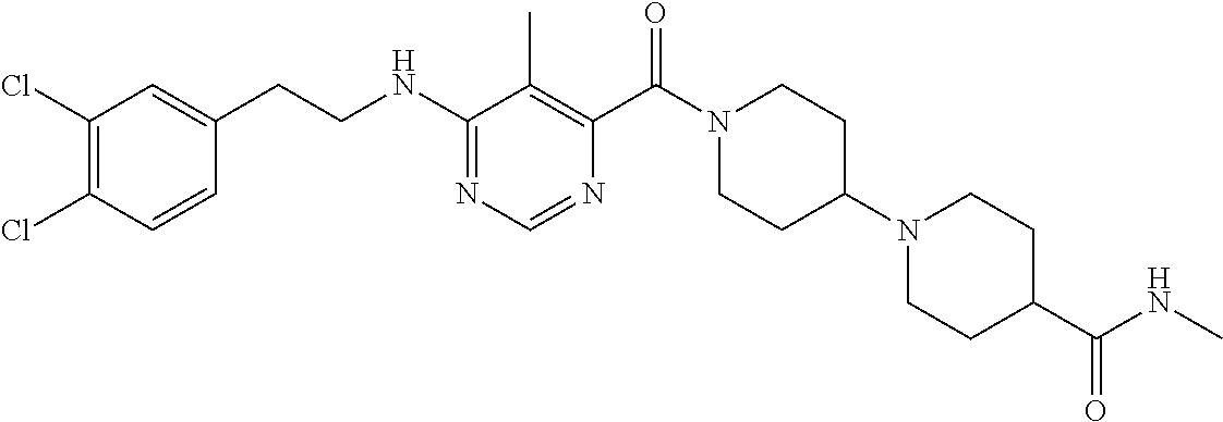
C1(NCCC2=CC(Cl)=C(Cl)C=C2)=NC=NC(C(N2CCC(N3CCC(C(NC)=O)CC3)CC2)=O)=C1C
